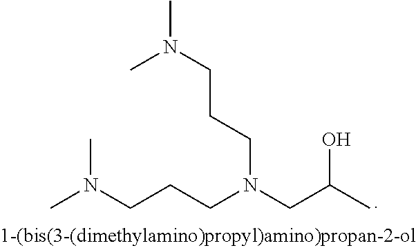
CN(CCCN(CC(C)O)CCCN(C)C)C
